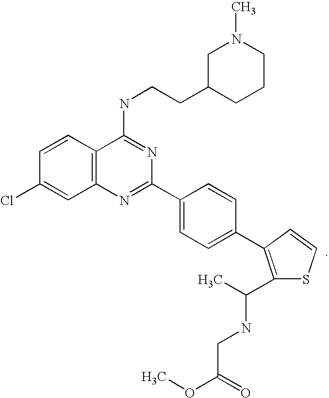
C1=CC2=C(C=C1Cl)N=C(C1=CC=C(C3=C(C(C)NCC(OC)=O)SC=C3)C=C1)N=C2NCCC1CCCN(C)C1
